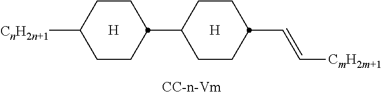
[CC-n-Vm].[H].[CnH2n+1]C1CCC(C2CCC(C=C[CmH2m+1])CC2)CC1.[H]
